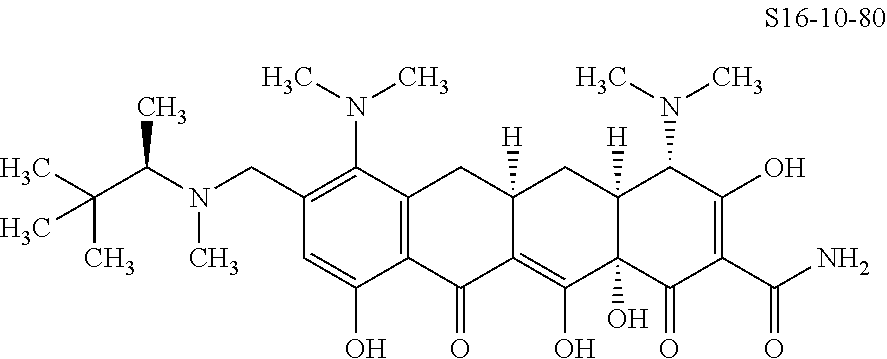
C(C(N(CC1=C(N(C)C)C2=C(C(O)=C1)C(=O)C1=C(O)C3(O)C([H])(CC1([H])C2)C(N(C)C)C(O)=C(C(N)=O)C3=O)C)C)(C)(C)C
